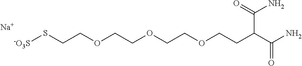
[-O3S]SCCOCCOCCOCCC(C(N)=O)C(N)=O.[Na]
